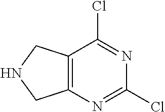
C12=C(N=C(Cl)N=C1Cl)CNC2
